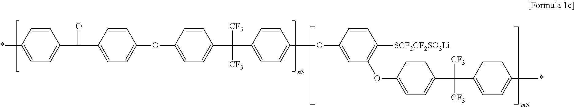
*C1=CC=C(C(C2=CC=C(OC3=CC=C(C(C4=CC=C(OC5=CC(OC6=CC=C(C(C7=CC=C(*)C=C7)([CF3])[CF3])C=C6)=C([SCF2CF2SO3Li])C=C5)C=C4)([CF3])[CF3])C=C3)C=C2)=O)C=C1
